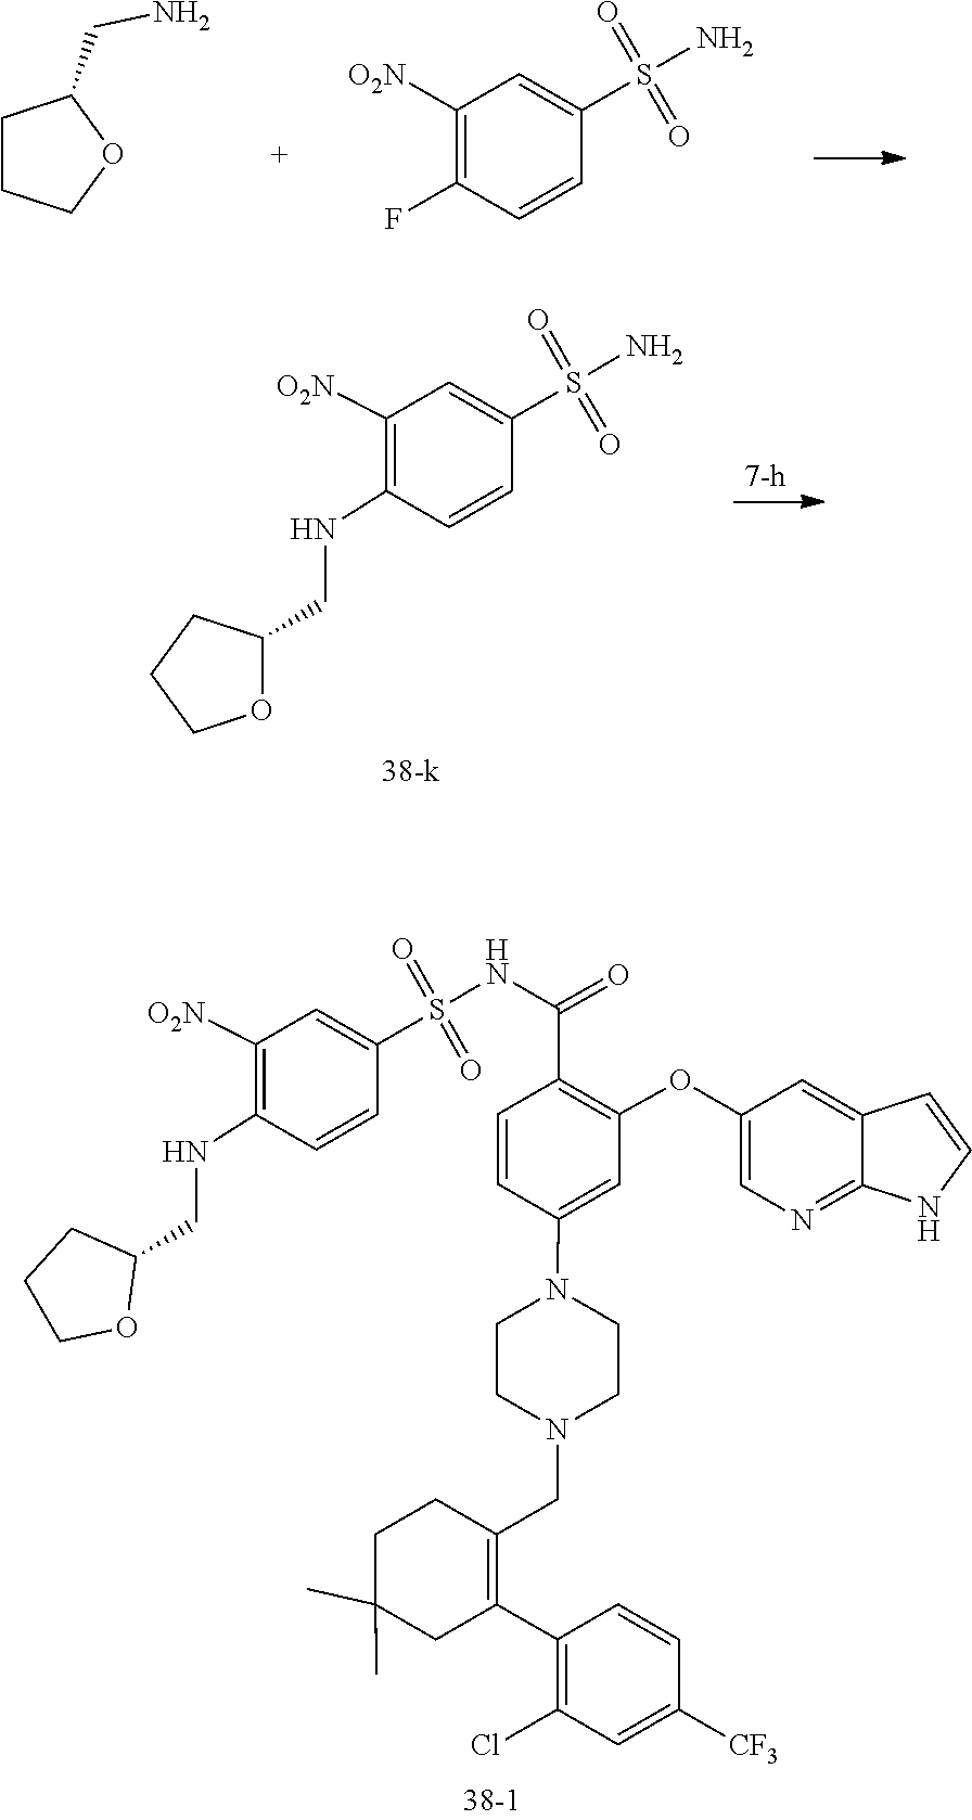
C1CCOC1CN.S(=O)(=O)(C1=CC([O2N])=C(F)C=C1)N.S(=O)(=O)(C1=CC([O2N])=C(NCC2OCCC2)C=C1)N.C1(C2=C(CN3CCN(C4=CC(OC5=CN=C6C(=C5)C=CN6)=C(C(NS(=O)(=O)C5=CC([O2N])=C(NCC6CCCO6)C=C5)=O)C=C4)CC3)CCC(C)(C)C2)=C(Cl)C=C([CF3])C=C1
